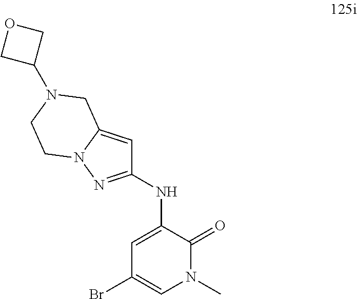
N(C1=CC(Br)=CN(C)C1=O)C1=NN2C(=C1)CN(C1COC1)CC2
